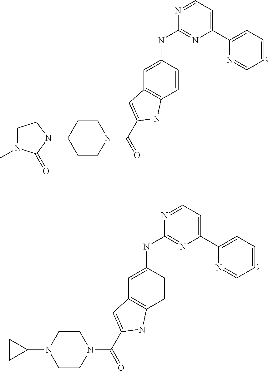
C1(C2=CC=CC=N2)=CC=NC(NC2=CC3=C(C=C2)NC(C(N2CCC(N4CCN(C)C4=O)CC2)=O)=C3)=N1.C1(C2=CC=CC=N2)=CC=NC(NC2=CC3=C(C=C2)NC(C(N2CCN(C4CC4)CC2)=O)=C3)=N1
